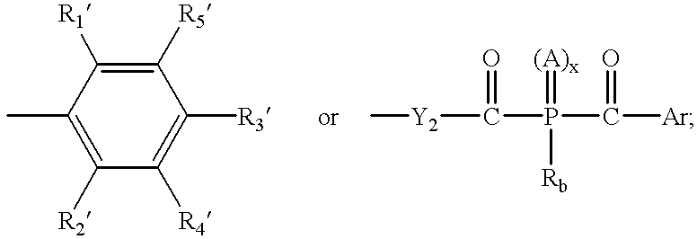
C1([R2])=C(C)C([R1])=C([R5])C([R3])=C1[R4].[Y2](C(=O)P(=[(A)x])(C(=O)[Ar])[Rb])C
